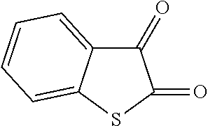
C1(=O)C2=CC=CC=C2SC1=O
